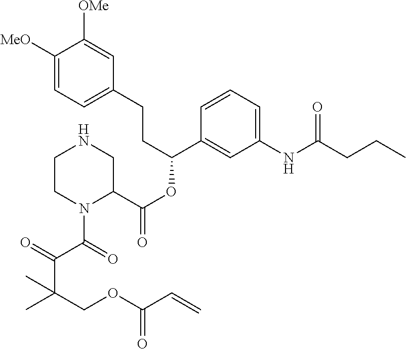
C1(CCC(OC(=O)C2C[HN]CCN2C(=O)C(=O)C(COC(C=C)=O)(C)C)C2=CC(NC(CCC)=O)=CC=C2)=CC=C([MeO])C([OMe])=C1
